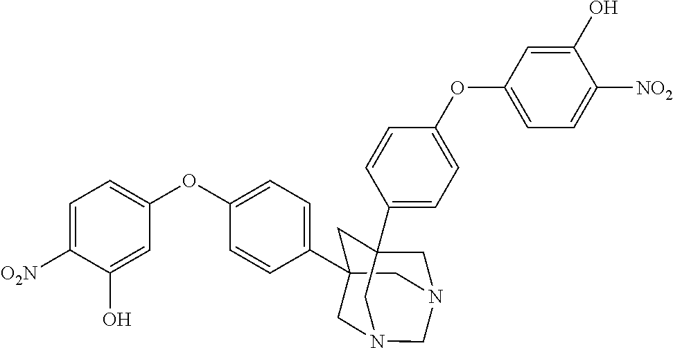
C1C2(C3=CC=C(OC4=CC=C([O2N])C(O)=C4)C=C3)CN3CC1(C1=CC=C(OC4=CC=C([NO2])C(O)=C4)C=C1)CN(C2)C3
